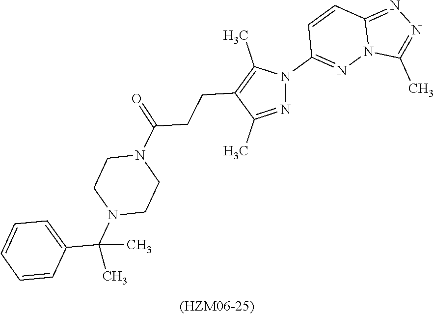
N1(C(=O)CCC2=C(C)N(C3=NN4C(=NN=C4C)C=C3)N=C2C)CCN(C(C2=CC=CC=C2)(C)C)CC1
